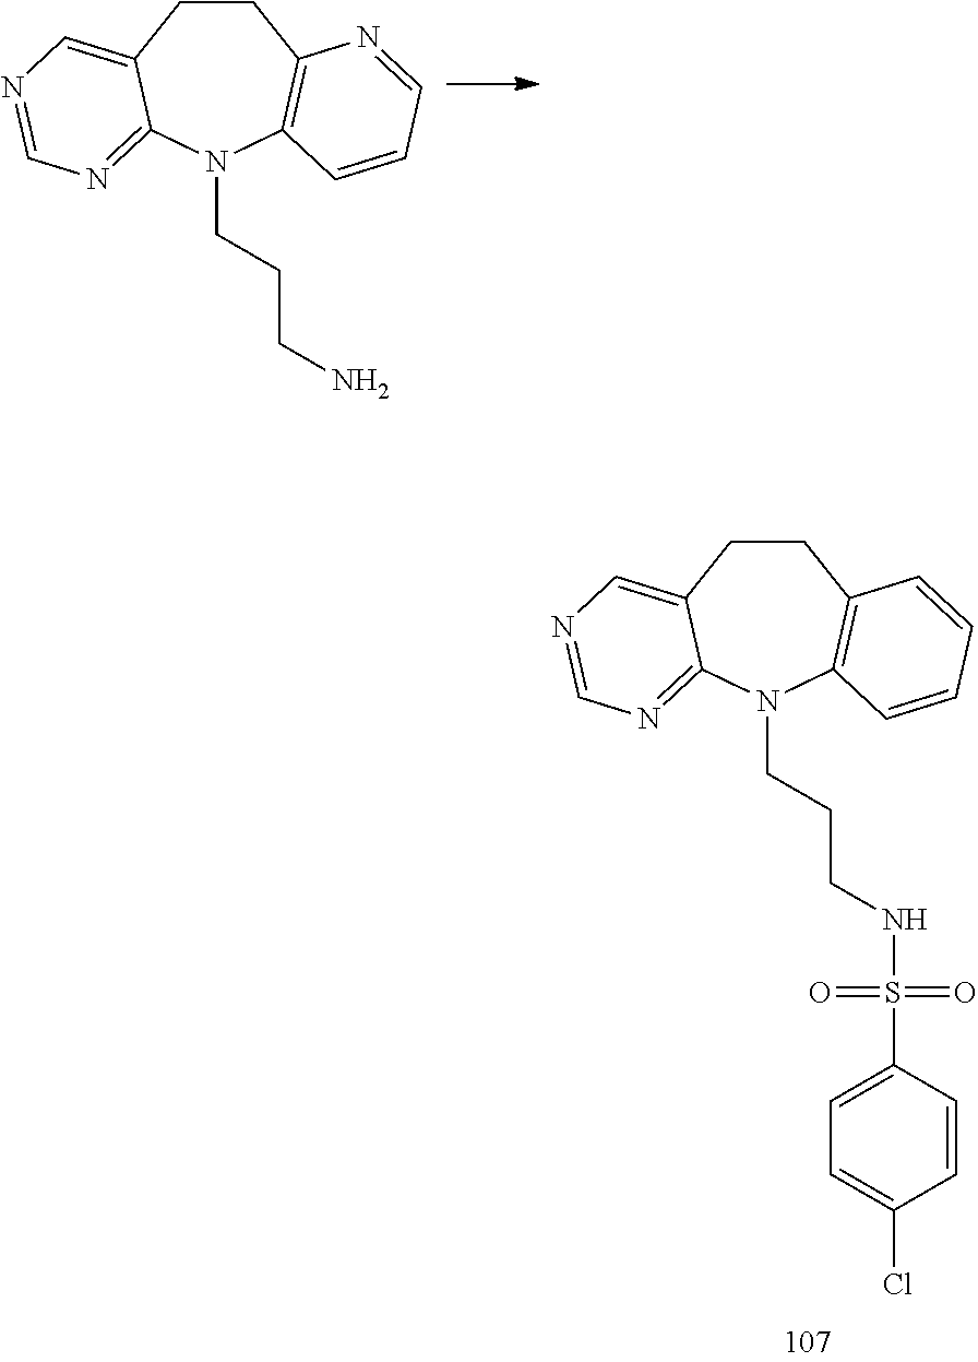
C1CC2=C(N(CCCN)C3=NC=NC=C13)C=CC=N2.C1CC2=C(N(CCCNS(=O)(=O)C3=CC=C(Cl)C=C3)C3=NC=NC=C13)C=CC=C2
